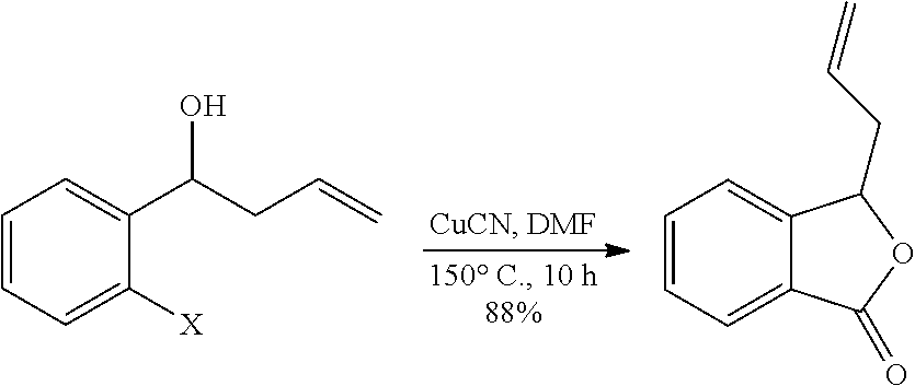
C1=CC=C([X])C(C(CC=C)O)=C1.C1=CC=C2C(=C1)C(CC=C)OC2=O
